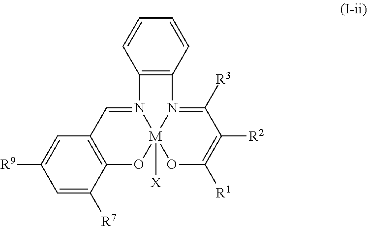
C1=C([R7])C2=C(C=C1[R9])C=N1[M]3([X])(O2)OC([R1])=C([R2])C([R3])=N3C2=C1C=CC=C2
